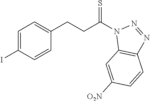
C1=C(I)C=CC(CCC(N2C3=C(N=N2)C=CC([O2N])=C3)=S)=C1
